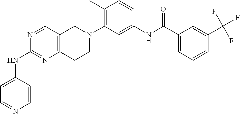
N1=CC2=C(N=C1NC1=CC=NC=C1)CCN(C1=C(C)C=CC(NC(C3=CC=CC(C(F)(F)F)=C3)=O)=C1)C2
